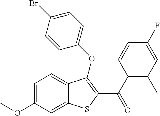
C1=C(OC)C=C2C(=C1)C(OC1=CC=C(Br)C=C1)=C(C(C1=C(C)C=C(F)C=C1)=O)S2
